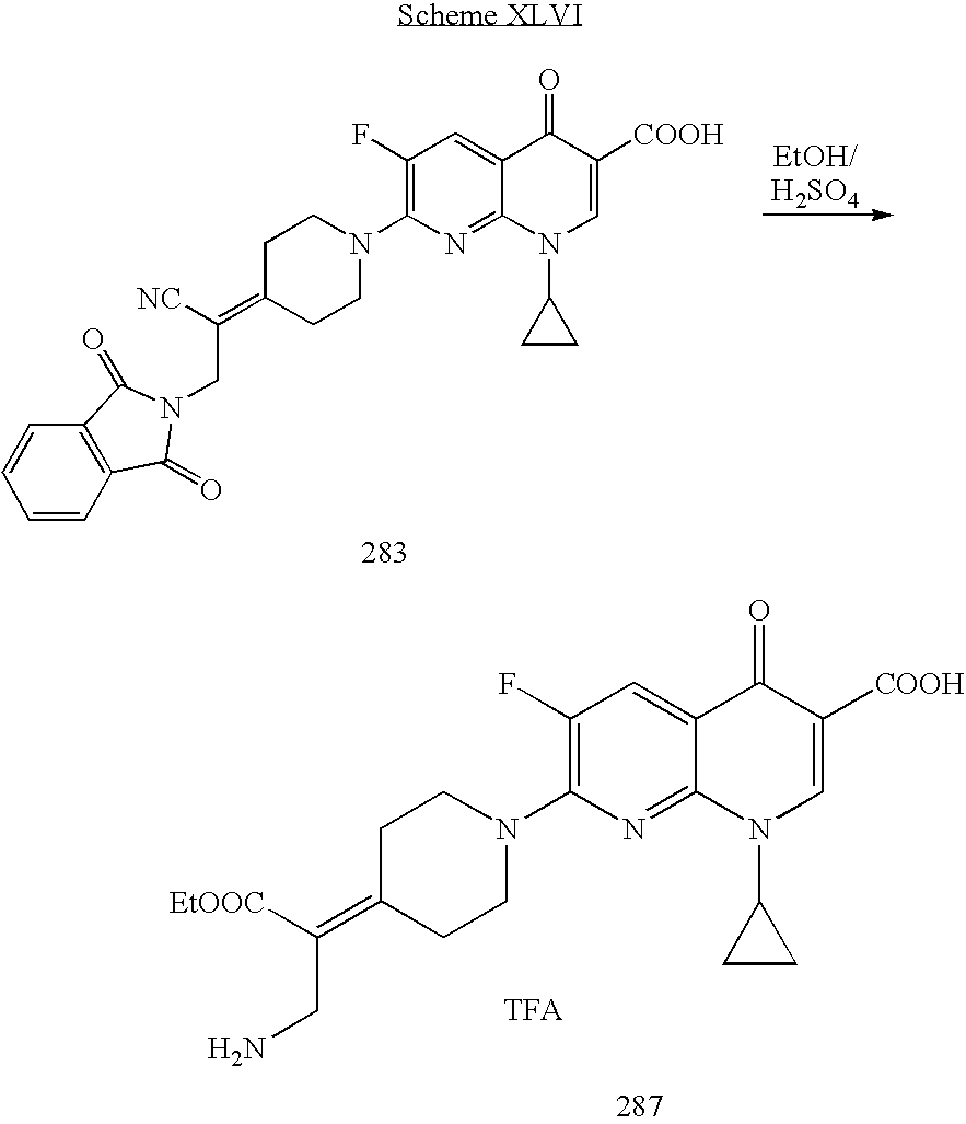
C1(F)=C(N2CCC(=C(CN)[EtOOC])CC2)N=C2C(=C1)C(=O)C([COOH])=CN2C1CC1.[TFA].C1(F)=C(N2CCC(=C(CN3C(=O)C4=C(C=CC=C4)C3=O)[NC])CC2)N=C2C(=C1)C(=O)C([COOH])=CN2C1CC1
